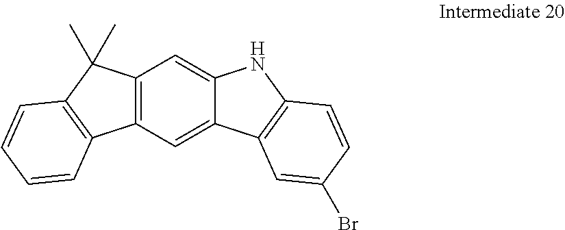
C12=C(C=C3C(=C1)NC1=C3C=C(Br)C=C1)C1=C(C2(C)C)C=CC=C1
